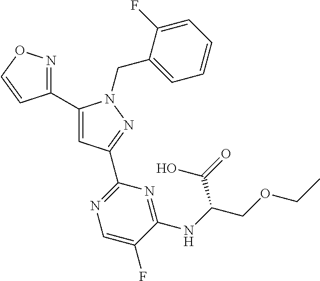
C1(C2=CC(C3=NC=C(F)C(NC(C(=O)O)COCC)=N3)=NN2CC2=CC=CC=C2F)=NOC=C1
